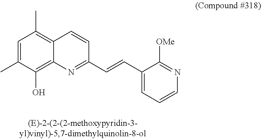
C1=C(C)C(O)=C2C(=C1C)C=CC(C=CC1=CC=CN=C1[OMe])=N2
